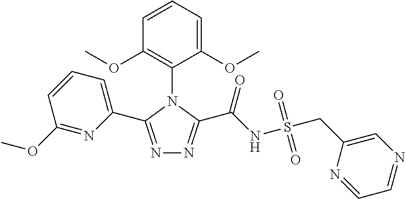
N1=C(C2=CC=CC(OC)=N2)N(C2=C(OC)C=CC=C2OC)C(C(=O)NS(=O)(=O)CC2=CN=CC=N2)=N1
